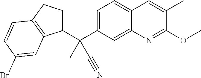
C1=C(C(C)(C#N)C2CCC3=C2C=C(Br)C=C3)C=C2C(=C1)C=C(C)C(OC)=N2
